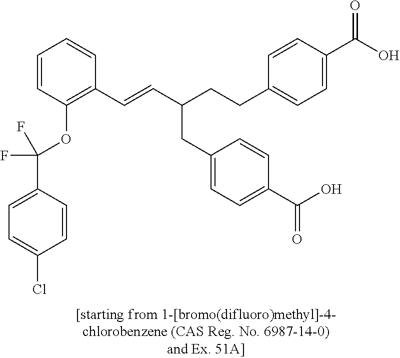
C1=CC(OC(C2=CC=C(Cl)C=C2)(F)F)=C(C=CC(CCC2=CC=C(C(O)=O)C=C2)CC2=CC=C(C(O)=O)C=C2)C=C1
